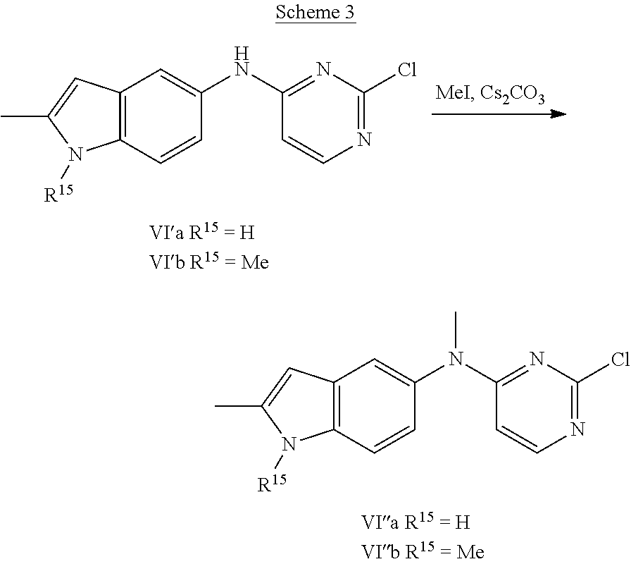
C12=C(C=C(C)N1[R15])C=C(NC1=NC(Cl)=NC=C1)C=C2.C12=C(C=C(C)N1[R15])C=C(N(C1=NC(Cl)=NC=C1)C)C=C2
